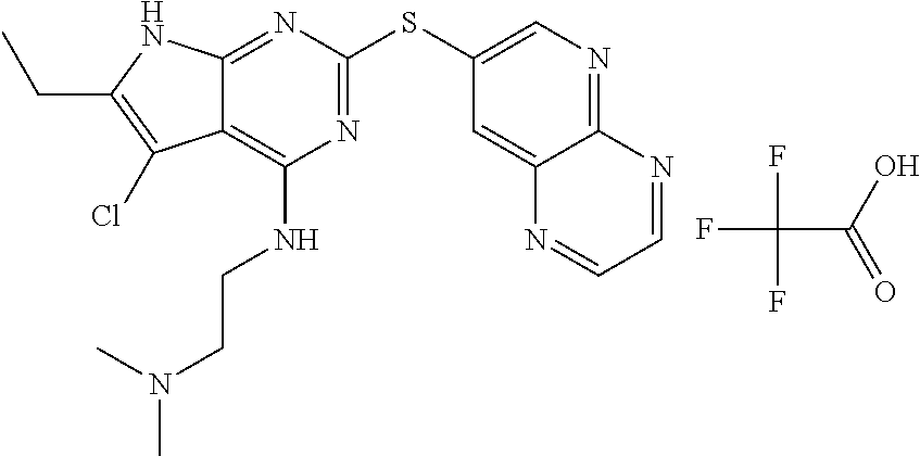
S(C1=NC(NCCN(C)C)=C2C(=N1)NC(CC)=C2Cl)C1=CN=C2C(=C1)N=CC=N2.FC(C(O)=O)(F)F
